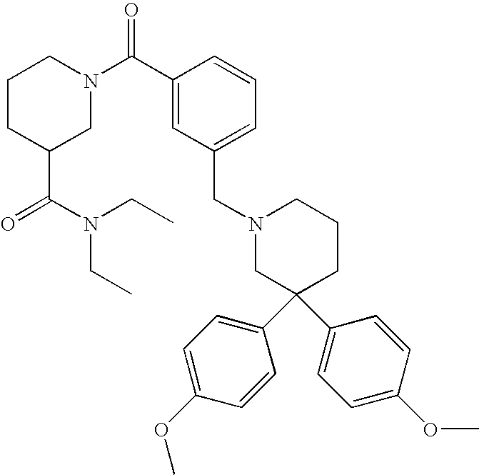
C1CC(C(N(CC)CC)=O)CN(C(C2=CC(CN3CC(C4=CC=C(OC)C=C4)(C4=CC=C(OC)C=C4)CCC3)=CC=C2)=O)C1
